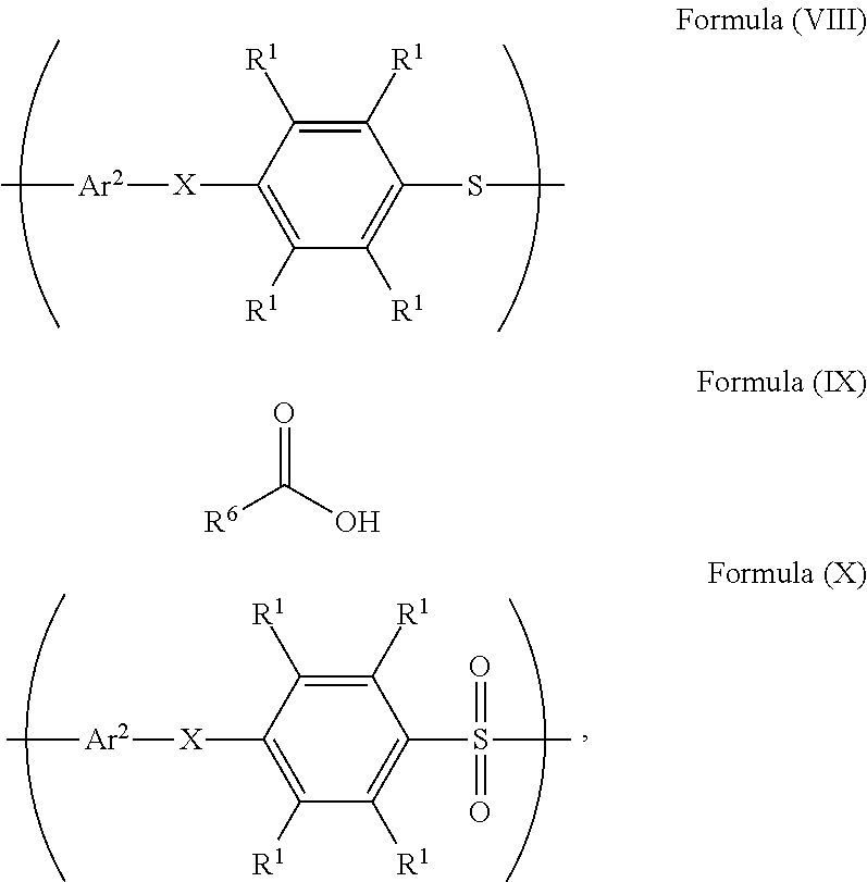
C1([R1])=C([R1])C([X][Ar2]C)=C([R1])C([R1])=C1SC.C1([R1])=C([R1])C([X][Ar2]C)=C([R1])C([R1])=C1S(C)(=O)=O.O=C(O)[R6]
